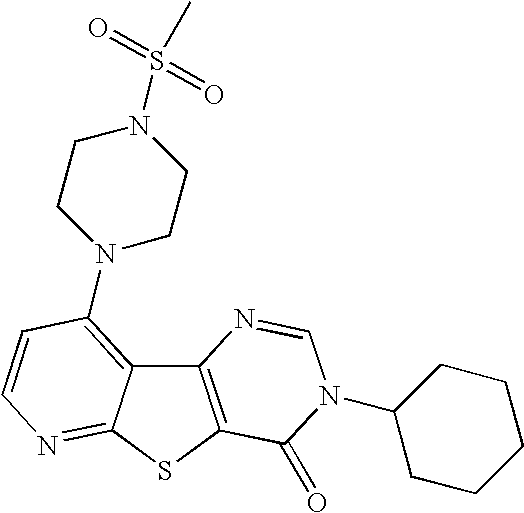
C12=C(SC3=NC=CC(N4CCN(S(C)(=O)=O)CC4)=C13)C(=O)N(C1CCCCC1)C=N2
